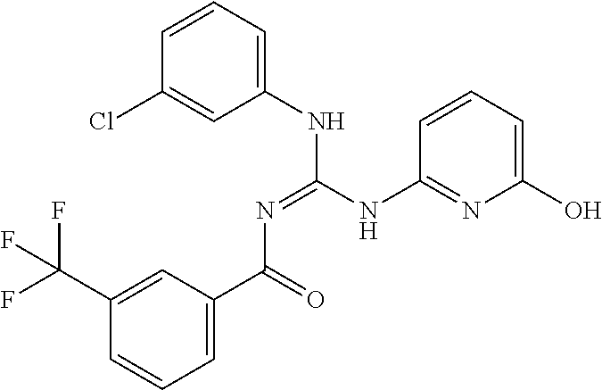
C1=CC=C(NC(NC2=NC(O)=CC=C2)=NC(C2=CC=CC(C(F)(F)F)=C2)=O)C=C1Cl
